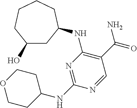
C1(O)CC(NC2=C(C(=O)N)C=NC(NC3CCOCC3)=N2)CCCC1
